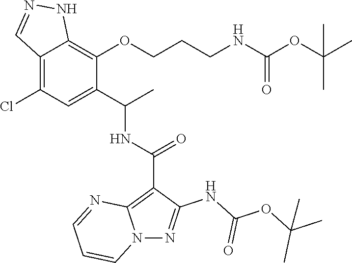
C12=C(Cl)C=C(C(C)NC(C3=C4N(N=C3NC(OC(C)(C)C)=O)C=CC=N4)=O)C(OCCCNC(OC(C)(C)C)=O)=C1NN=C2
